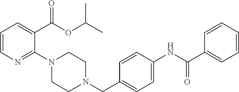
C1=CN=C(N2CCN(CC3=CC=C(NC(C4=CC=CC=C4)=O)C=C3)CC2)C(C(OC(C)C)=O)=C1
